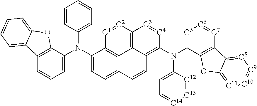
C1=CC(N(C2=CC=C3C4=C2[C1]=[C2]C2=C4C(=C(N(C4=[C5][C6]=[C7]C5=C4OC4=[C11][C10]=[C9][C8]=C54)C4=CC=[C14][C13]=[C12]4)[C4]=[C3]2)C=C3)C2=CC=CC3=C2OC2=CC=CC=C32)=CC=C1
